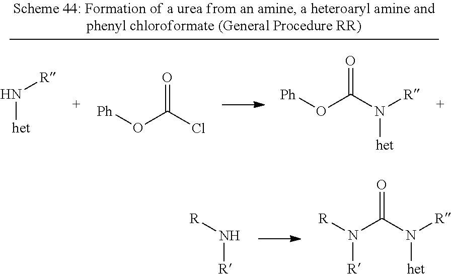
N([R])[R].N([R])(C(N([R])[het])=O)[R].N([het])[R].O([Ph])C(Cl)=O.O([Ph])C(N([R])[het])=O
